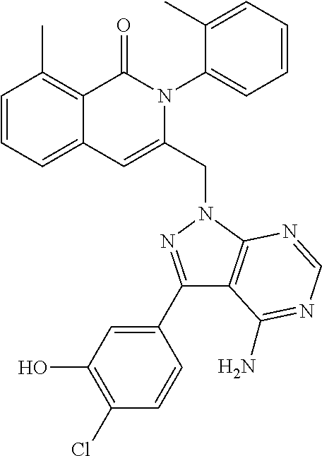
C1=CC=C2C(=C1C)C(=O)N(C1=CC=CC=C1C)C(CN1C3=C(C(C4=CC(O)=C(Cl)C=C4)=N1)C(N)=NC=N3)=C2
